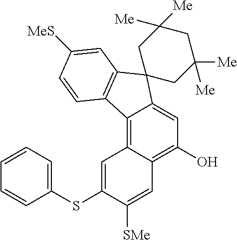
C12=C3C(=C(O)C=C1C1(C4=C2C=CC([MeS])=C4)CC([Me])([Me])CC([Me])([Me])C1)C=C([SMe])C(SC1=CC=CC=C1)=C3
